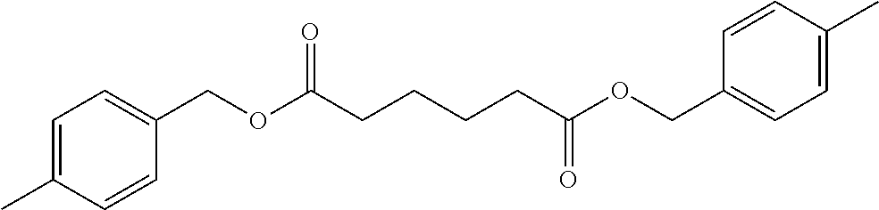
C1=C(C)C=CC(COC(=O)CCCCC(=O)OCC2=CC=C(C)C=C2)=C1
